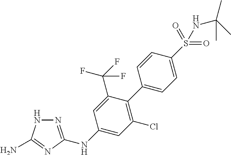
N1=C(NC2=CC(Cl)=C(C3=CC=C(S(NC(C)(C)C)(=O)=O)C=C3)C(C(F)(F)F)=C2)N=C(N)N1
